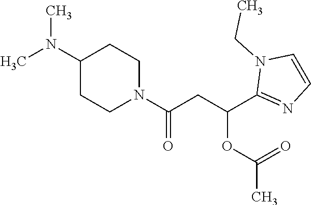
C1(N(C)C)CCN(C(CC(C2=NC=CN2CC)OC(C)=O)=O)CC1
